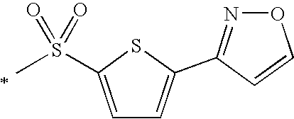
C1=C(S(=O)(=O)C)SC(C2=NOC=C2)=C1
